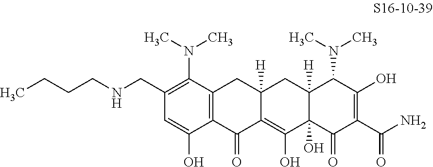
C1(CNCCCC)=C(N(C)C)C2=C(C(O)=C1)C(=O)C1=C(O)C3(O)C([H])(CC1([H])C2)C(N(C)C)C(O)=C(C(N)=O)C3=O
